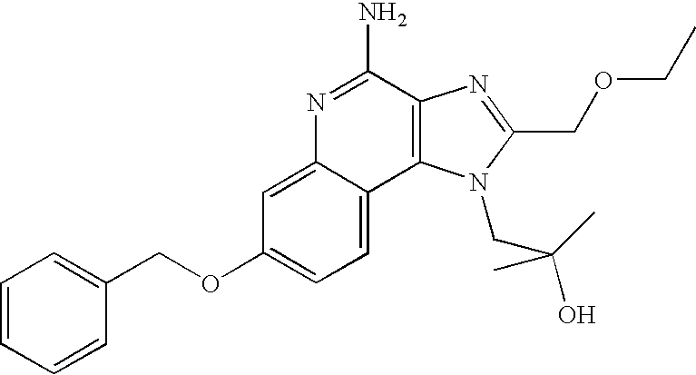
C1=C2C(=CC=C1OCC1=CC=CC=C1)C1=C(C(N)=N2)N=C(COCC)N1CC(O)(C)C
